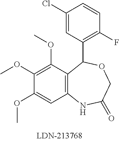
C12=C(C(OC)=C(OC)C(OC)=C1)C(C1=C(F)C=CC(Cl)=C1)OCC(=O)N2
